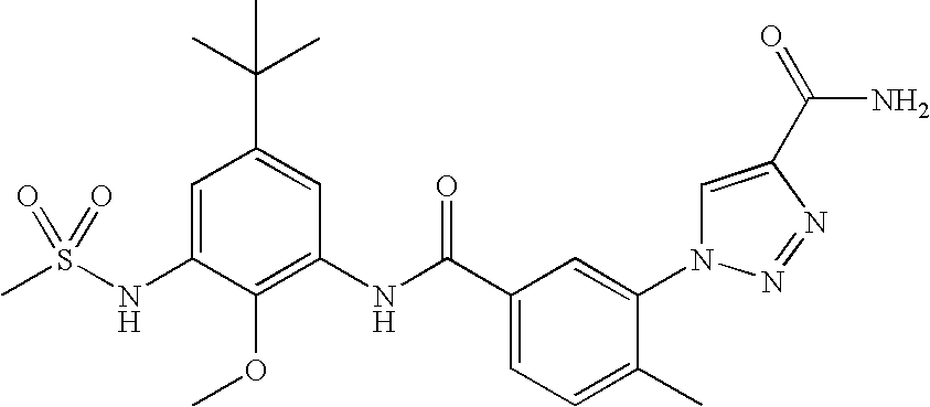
CS(NC1=CC(C(C)(C)C)=CC(NC(C2=CC=C(C)C(N3C=C(C(=O)N)N=N3)=C2)=O)=C1OC)(=O)=O
